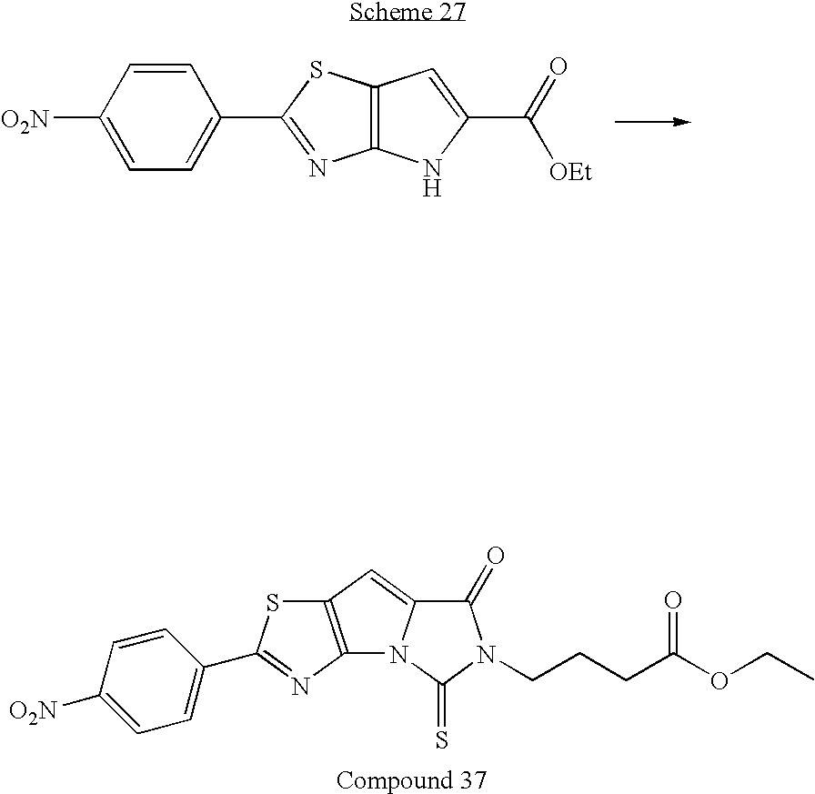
C12=C(C=C3N1C(=S)N(CCCC(OCC)=O)C3=O)SC(C1=CC=C([O2N])C=C1)=N2.C1=CC(C2=NC3=C(S2)C=C(C([OEt])=O)N3)=CC=C1[O2N]
